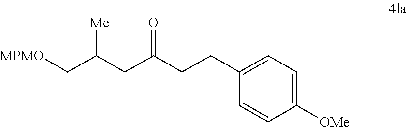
C1(CCC(CC(C[MPMO])[Me])=O)=CC=C([OMe])C=C1
